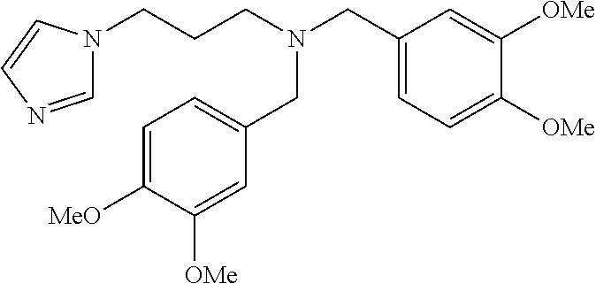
C1=NC=CN1CCCN(CC1=CC=C([OMe])C([OMe])=C1)CC1=CC=C([MeO])C([OMe])=C1
